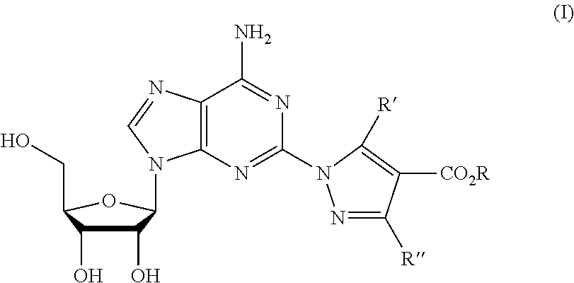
C12=C(N=C(N3N=C([R])C([CO2R])=C3[R])N=C1N)N(C1C(O)C(O)C(CO)O1)C=N2
